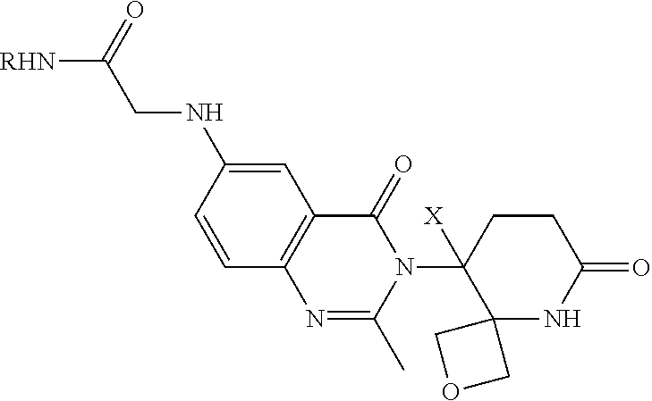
C1(NCC([RHN])=O)=CC2=C(C=C1)N=C(C)N(C1([X])C3(NC(=O)CC1)COC3)C2=O
